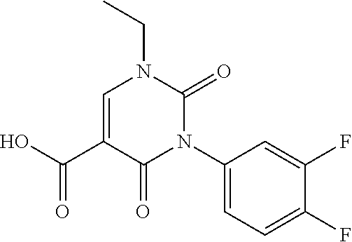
C1=C(C(O)=O)C(=O)N(C2=CC=C(F)C(F)=C2)C(=O)N1CC
